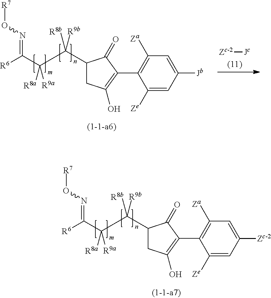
[R6]C(C(C([R8b])([R9b])C1CC(O)=C(C2=C([Za])C=C([Jb])C=C2[Ze])C1=O)([R8a])[R9a])=NO[R7].[Zc-2][Jc].[R6]C(C(C([R8b])([R9b])C1CC(O)=C(C2=C([Za])C=C([Zc-2])C=C2[Ze])C1=O)([R8a])[R9a])=NO[R7]
